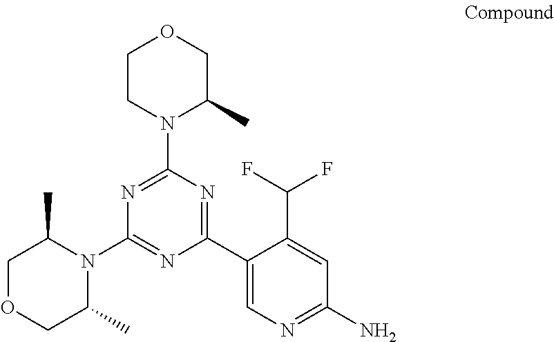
C1C(C)N(C2=NC(C3=CN=C(N)C=C3C(F)F)=NC(N3C(C)COCC3)=N2)C(C)CO1
